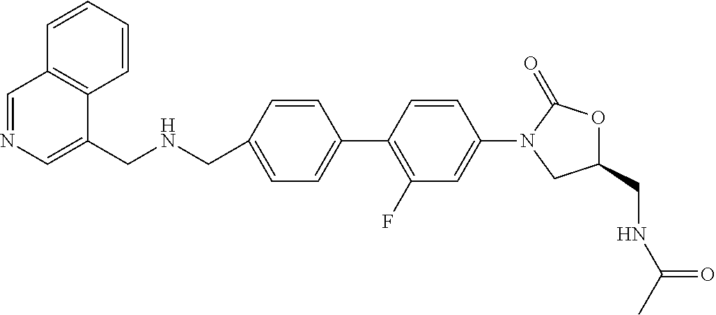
C(C1=CC=C(C2=C(F)C=C(N3CC(CNC(C)=O)OC3=O)C=C2)C=C1)NCC1=CN=CC2=C1C=CC=C2
